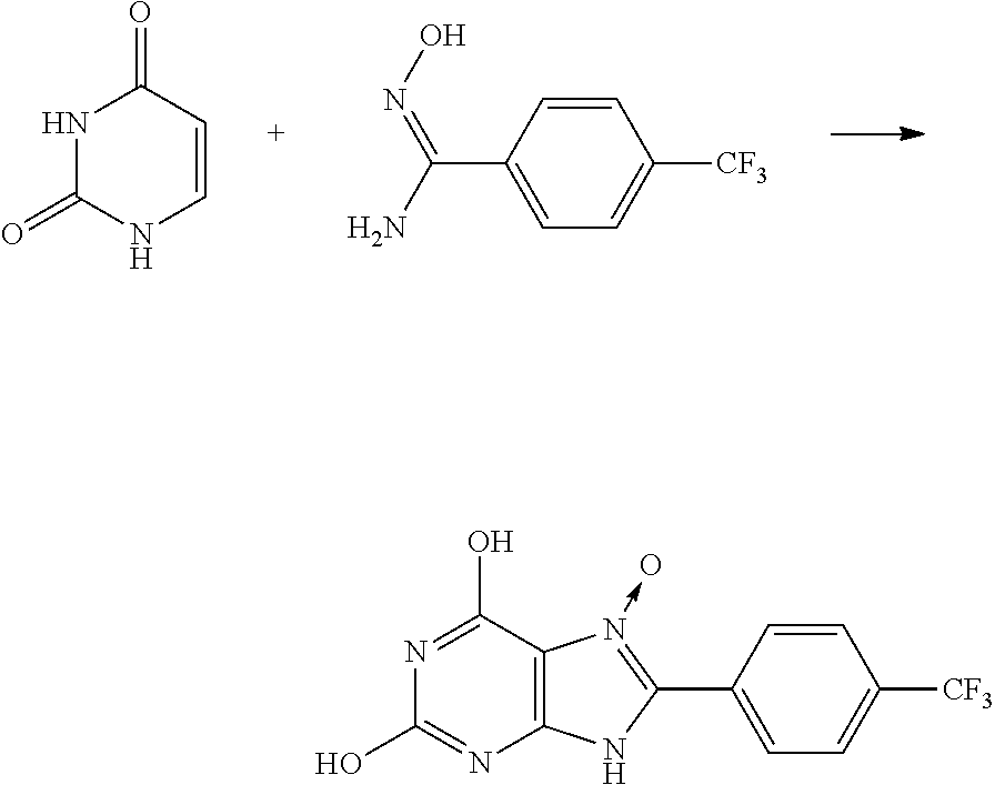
C12=C(C(O)=NC(O)=N1)N(->O)=C(C1=CC=C([CF3])C=C1)N2.ON=C(N)C1=CC=C([CF3])C=C1.N1C(=O)NC=CC1=O
